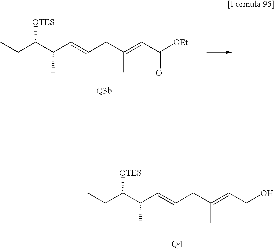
CCC(C(C=CCC(=CCO)C)C)[OTES].[Q4].CCC(C(C=CCC(=CC([OEt])=O)C)C)[OTES].[Q3b]
